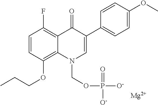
C1=CC(OCCC)=C2C(=C1F)C(=O)C(C1=CC=C(OC)C=C1)=CN2COP([O-])(=O)[O-].[Mg]
